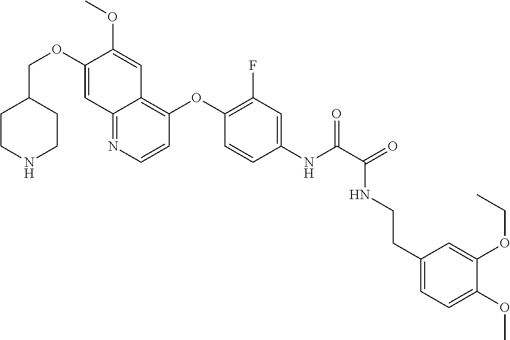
C1CNCCC1COC1=CC2=NC=CC(OC3=C(F)C=C(NC(=O)C(NCCC4=CC=C(OC)C(OCC)=C4)=O)C=C3)=C2C=C1OC
